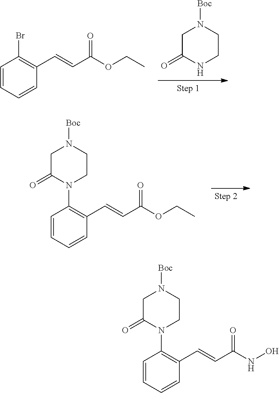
C1=CC=CC(C=CC(OCC)=O)=C1N1CCN([Boc])CC1=O.C1=CC=CC(C=CC(OCC)=O)=C1Br.C1C(=O)NCCN1[Boc].C1=CC=CC(C=CC(NO)=O)=C1N1CCN([Boc])CC1=O
